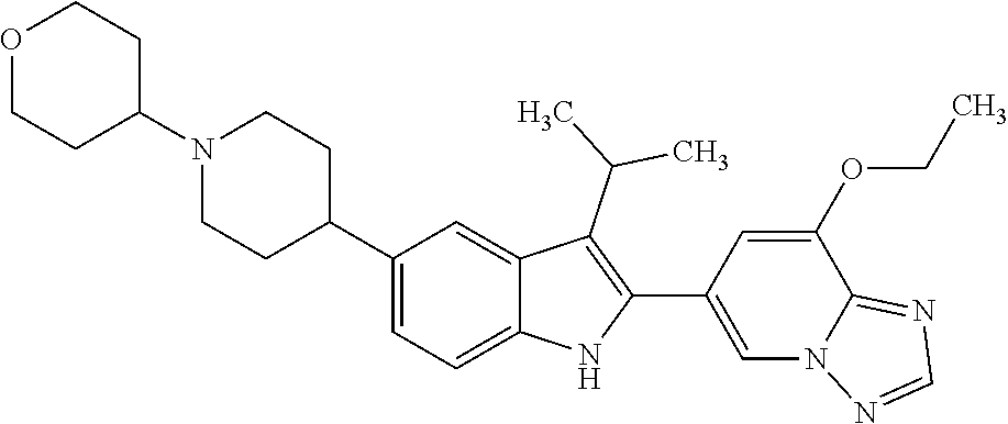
C1(C2CCN(C3CCOCC3)CC2)=CC=C2C(=C1)C(C(C)C)=C(C1=CN3C(=NC=N3)C(OCC)=C1)N2
